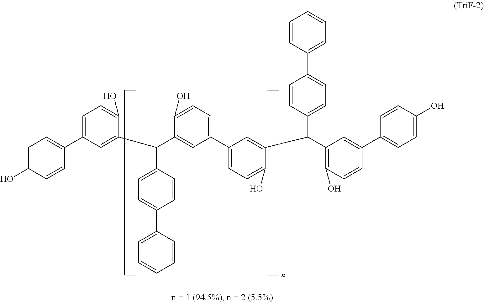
C1=C(O)C=CC(C2=CC=C(O)C(C(C3=CC(C4=CC=C(O)C(C(C5=C(O)C=CC(C6=CC=C(O)C=C6)=C5)C5=CC=C(C6=CC=CC=C6)C=C5)=C4)=CC=C3O)C3=CC=C(C4=CC=CC=C4)C=C3)=C2)=C1
